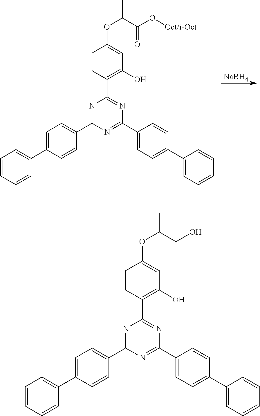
[NaBH4].C1=CC(C2=NC(C3=CC=C(C4=CC=CC=C4)C=C3)=NC(C3=CC=C(C4=CC=CC=C4)C=C3)=N2)=C(O)C=C1OC(C)C(O[Oct/i-Oct])=O.C1=CC(C2=NC(C3=CC=C(C4=CC=CC=C4)C=C3)=NC(C3=CC=C(C4=CC=CC=C4)C=C3)=N2)=C(O)C=C1OC(C)CO
